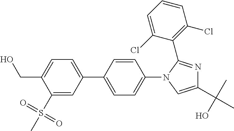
C1(S(=O)(=O)C)=CC(C2=CC=C(N3C=C(C(C)(O)C)N=C3C3=C(Cl)C=CC=C3Cl)C=C2)=CC=C1CO
